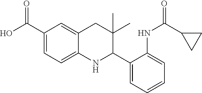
C1(C(O)=O)=CC=C2C(=C1)CC(C)(C)C(C1=CC=CC=C1NC(=O)C1CC1)N2
